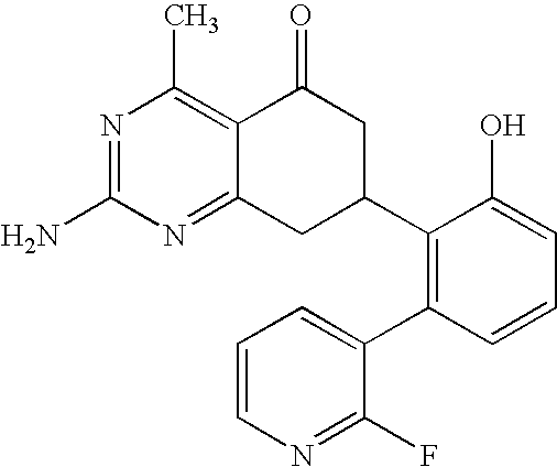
N1=C(N)N=C2C(=C1C)C(=O)CC(C1=C(C3=CC=CN=C3F)C=CC=C1O)C2
